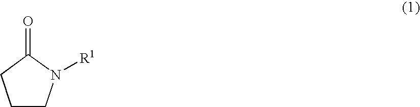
C1CN([R1])C(=O)C1
